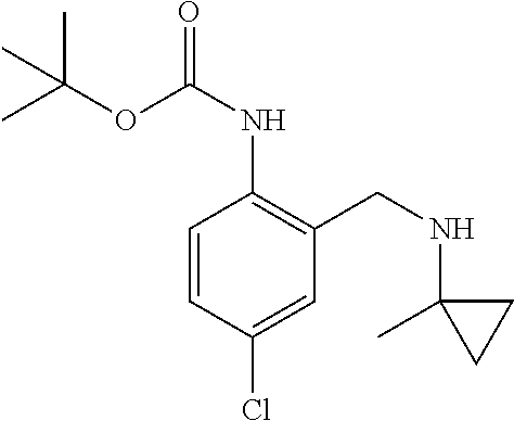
C1=CC(Cl)=CC(CNC2(C)CC2)=C1NC(=O)OC(C)(C)C
